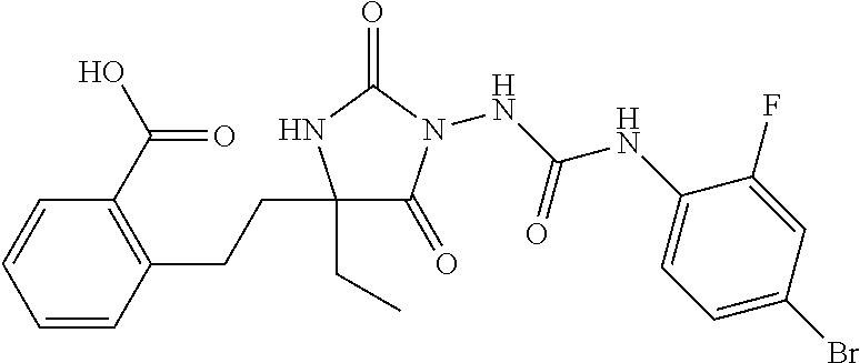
N(C(NC1=CC=C(Br)C=C1F)=O)N1C(=O)C(CC)(CCC2=C(C(O)=O)C=CC=C2)NC1=O
